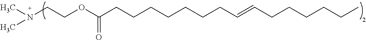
CN(CCOC(CCCCCCCC=CCCCCCC)=O)C
